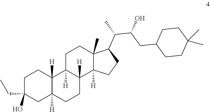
C1C(CC)(O)CC2([H])C([H])(C1)C1([H])C([H])(CC2)C2([H])C(C)(CC1)C(C(C(CC1CCC(C)(C)CC1)O)C)CC2
